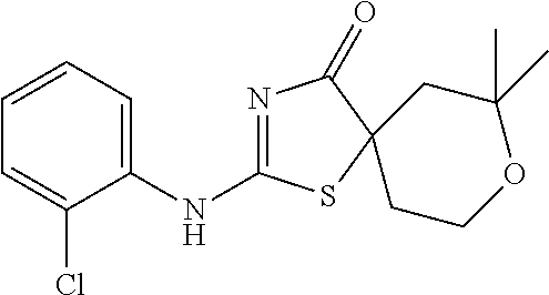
N1=C(NC2=CC=CC=C2Cl)SC2(C1=O)CCOC(C)(C)C2
